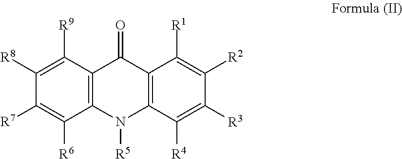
C12=C(C([R9])=C([R8])C([R7])=C1[R6])C(=O)C1=C(N2[R5])C([R4])=C([R3])C([R2])=C1[R1]
